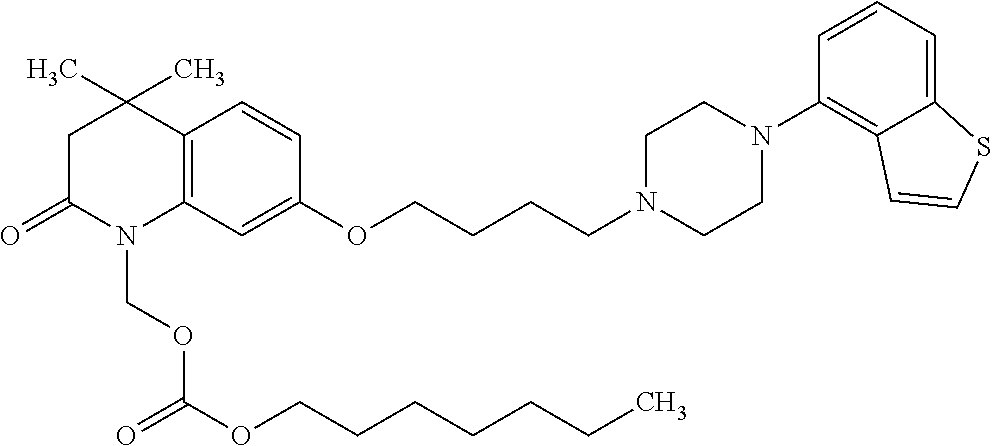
C12=C(C=C(OCCCCN3CCN(C4=C5C(=CC=C4)SC=C5)CC3)C=C1)N(COC(OCCCCCCC)=O)C(=O)CC2(C)C
